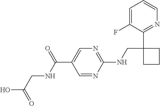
C(C1=CN=C(NCC2(C3=NC=CC=C3F)CCC2)N=C1)(NCC(O)=O)=O
